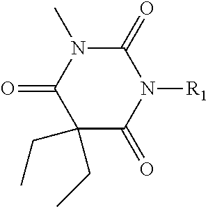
C1(CC)(CC)C(=O)N([R1])C(=O)N(C)C1=O
